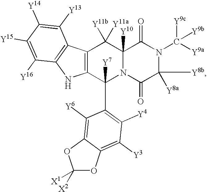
N12C([Y10])(C([Y11a])([Y11b])C3=C(C1([Y7])C1=C([Y4])C([Y3])=C4C(=C1[Y6])OC([X2])([X1])O4)NC1=C3C([Y13])=C([Y14])C([Y15])=C1[Y16])C(=O)N(C([Y9c])([Y9b])[Y9a])C([Y8b])([Y8a])C2=O
